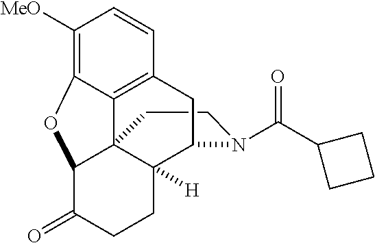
C1CN(C(C2CCC2)=O)C2C3([H])C14C1=C(C=CC([MeO])=C1OC4C(=O)CC3)C2
